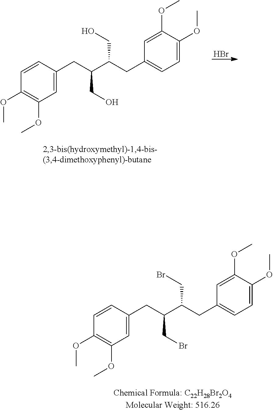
C1(OC)=C(OC)C=C(CC(C(CC2=CC=C(OC)C(OC)=C2)CBr)CBr)C=C1.C1(OC)=C(OC)C=C(CC(C(CC2=CC=C(OC)C(OC)=C2)CO)CO)C=C1.Br
